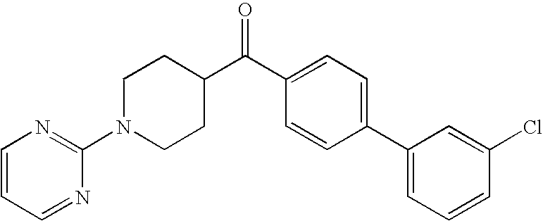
C1=CC=NC(N2CCC(C(C3=CC=C(C4=CC=CC(Cl)=C4)C=C3)=O)CC2)=N1
